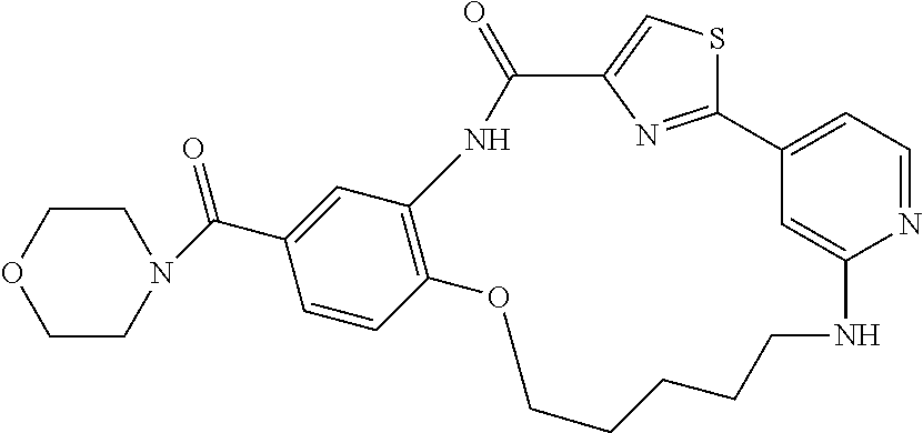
C1=C(C(N2CCOCC2)=O)C=CC2=C1NC(=O)C1=CSC(=N1)C1=CC=NC(=C1)NCCCCCO2
